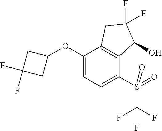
C1(OC2CC(F)(F)C2)=CC=C(S(=O)(C(F)(F)F)=O)C2=C1CC(F)(F)C2O
